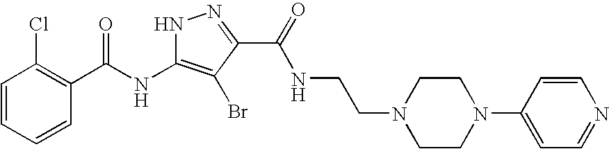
C1=CC=CC(C(NC2=C(Br)C(C(=O)NCCN3CCN(C4=CC=NC=C4)CC3)=NN2)=O)=C1Cl
